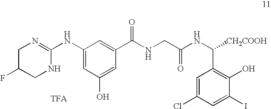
C1(NC2=NCC(F)CN2)=CC(O)=CC(C(=O)NCC(NC(C2=C(O)C(I)=CC(Cl)=C2)[CH2COOH])=O)=C1
